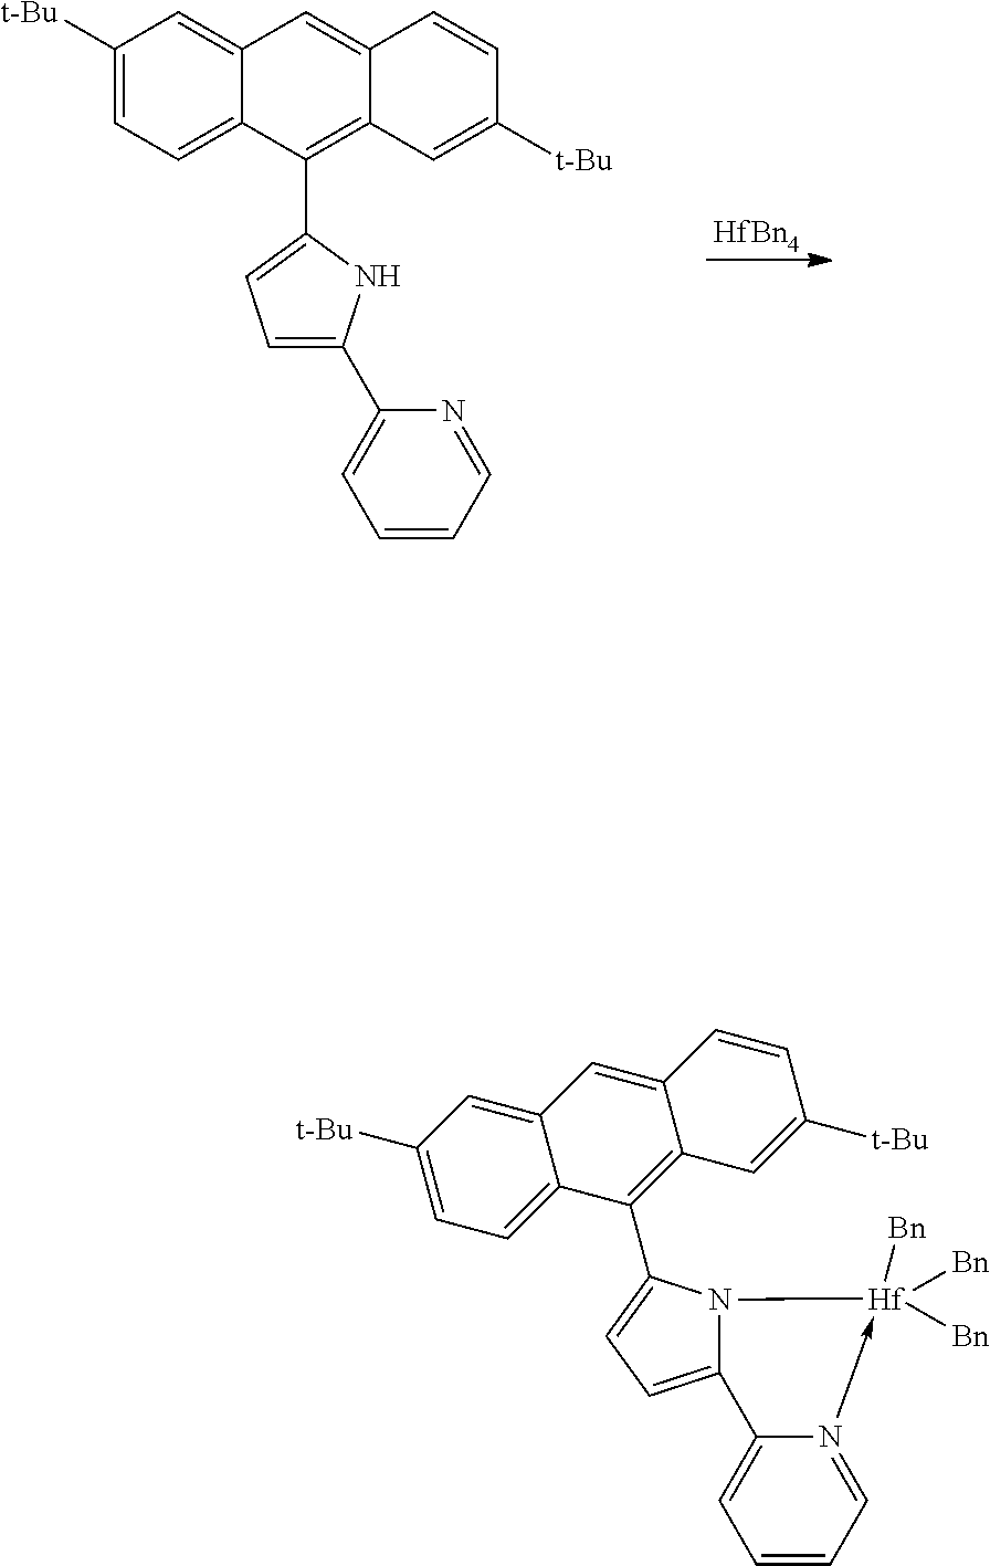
[HfBn4].C1([t-Bu])=CC=C2C(=C1)C=C1C(=C2C2=CC=C(C3=CC=CC=N3)N2)C=C([t-Bu])C=C1.C1([t-Bu])=CC=C2C(=C1)C=C1C(=C2C2=CC=C3N2[Hf]([Bn])([Bn])([Bn])-N2=CC=CC=C32)C=C([t-Bu])C=C1
